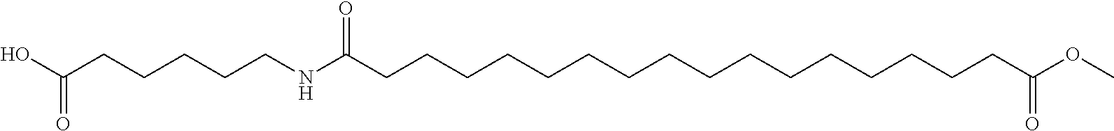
C(CCCCCNC(CCCCCCCCCCCCCCCCC(OC)=O)=O)(O)=O
